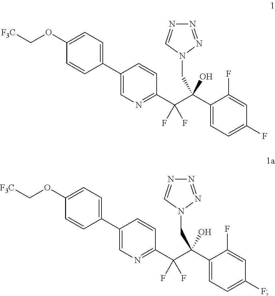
C1(C2=CN=C(C(C(C3=CC=C(F)C=C3F)(CN3N=NN=C3)O)(F)F)C=C2)=CC=C(OC[F3C])C=C1.C1(C2=CN=C(C(C(C3=CC=C(F)C=C3F)(CN3N=NN=C3)O)(F)F)C=C2)=CC=C(OC[F3C])C=C1
